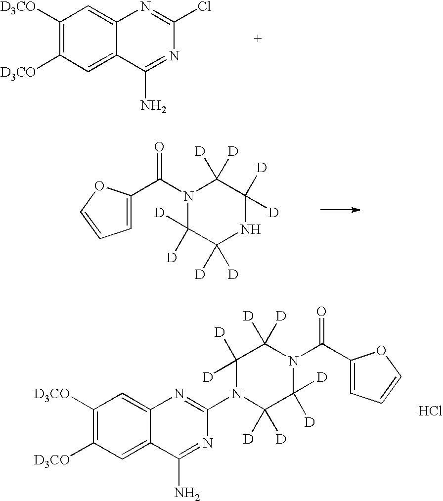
C1([D3CO])=C([D3CO])C=C2C(=C1)N=C(Cl)N=C2N.N1(C(=O)C2=CC=CO2)C([D])([D])C([D])([D])NC([D])([D])C1([D])[D].Cl.N1(C(=O)C2=CC=CO2)C([D])([D])C([D])([D])N(C2=NC3=CC([D3CO])=C([D3CO])C=C3C(N)=N2)C([D])([D])C1([D])[D]
